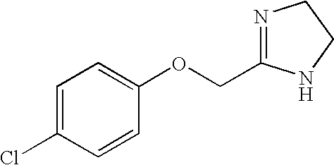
N1=C(COC2=CC=C(Cl)C=C2)NCC1
